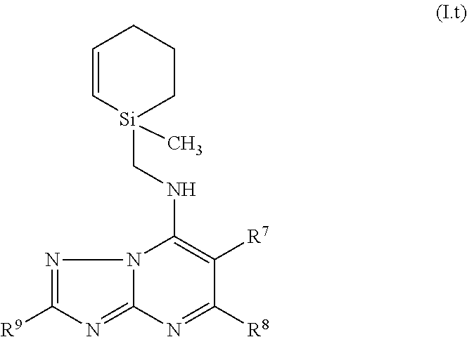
C1=C[Si](CNC2=C([R7])C([R8])=NC3=NC([R9])=NN32)(C)CCC1
